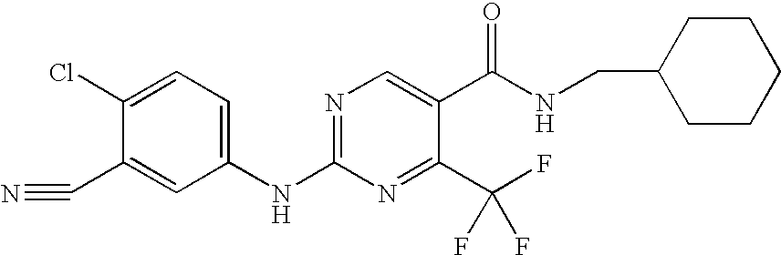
C1(NC2=NC=C(C(NCC3CCCCC3)=O)C(C(F)(F)F)=N2)=CC=C(Cl)C(C#N)=C1
